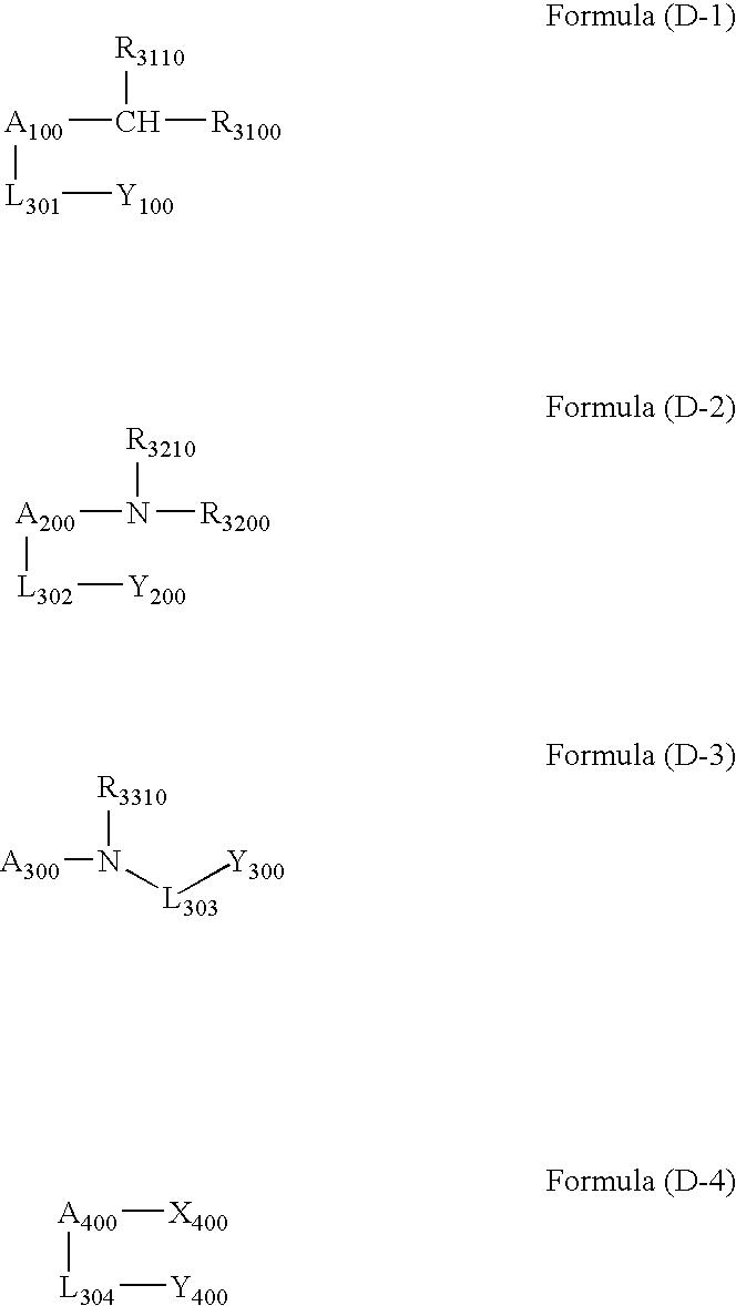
[A100]([L301][Y100])C([R3110])[R3100].[A200]([L302][Y200])N([R3210])[R3200].[A300]N([R3310])[L303][Y300].[A400]([L304][Y400])[X400]
